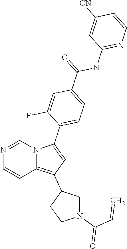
N1=CN2C(=C(C3CN(C(C=C)=O)CC3)C=C2C2=CC=C(C(=O)NC3=NC=CC([CN])=C3)C=C2F)C=C1
